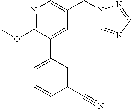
C1(OC)=NC=C(CN2C=NC=N2)C=C1C1=CC=CC(C#N)=C1
